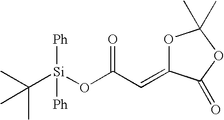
[Ph][Si](C(C)(C)C)(OC(=O)C=C1OC(C)(C)OC1=O)[Ph]
